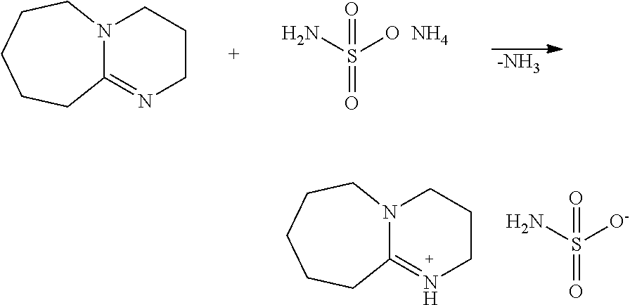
O=S(N)(O)=O.N.[-NH3].C12=NCCCN1CCCCC2.C12=NCCCN1CCCCC2.O=S(N)([O-])=O
